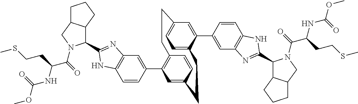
C1=CC(C2=C3C=CC(=C2)CCC2=CC=C(C=C2C2=CC4=C(C=C2)NC(C2C5C(CN2C(C(NC(OC)=O)CCSC)=O)CCC5)=N4)CC3)=CC2=C1NC(C1C3C(CN1C(C(NC(OC)=O)CCSC)=O)CCC3)=N2
